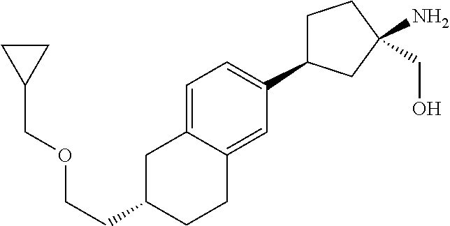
C1=C2C(=CC(C3CCC(N)(CO)C3)=C1)CCC(CCOCC1CC1)C2
